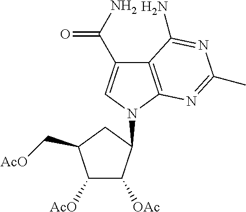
C1([AcO])C([OAc])C(N2C=C(C(N)=O)C3=C2N=C(C)N=C3N)CC1C[AcO]
